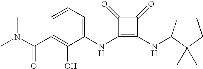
CN(C(C1=C(O)C(NC2=C(NC3CCCC3(C)C)C(=O)C2=O)=CC=C1)=O)C
